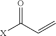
O=C(C=C)[X]
